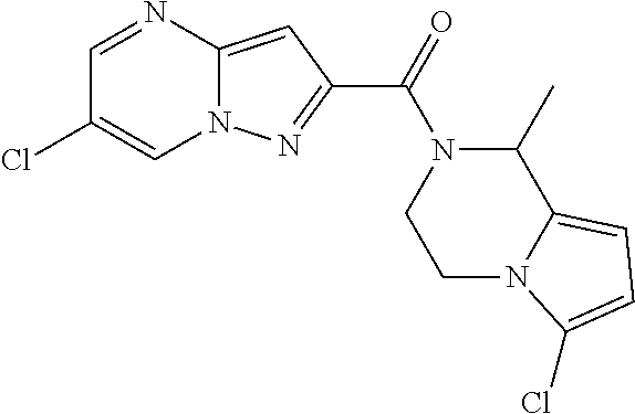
C1=NC2=CC(C(=O)N3CCN4C(=CC=C4Cl)C3C)=NN2C=C1Cl
